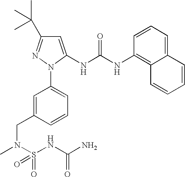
C12=CC=CC(NC(NC3=CC(C(C)(C)C)=NN3C3=CC=CC(CN(C)S(=O)(NC(=O)N)=O)=C3)=O)=C1C=CC=C2
